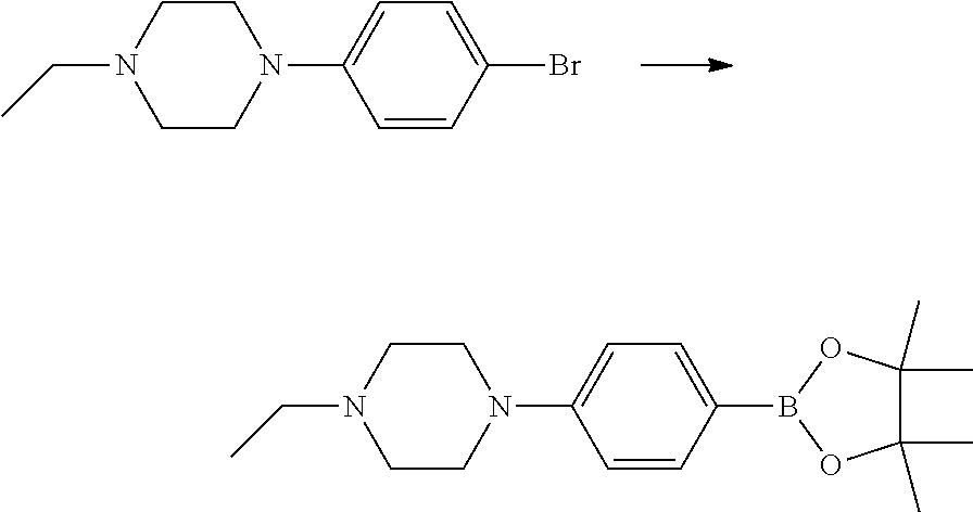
C1CN(C2=CC=C(Br)C=C2)CCN1CC.C1CN(C2=CC=C(B3OC(C)(C)C(C)(C)O3)C=C2)CCN1CC
